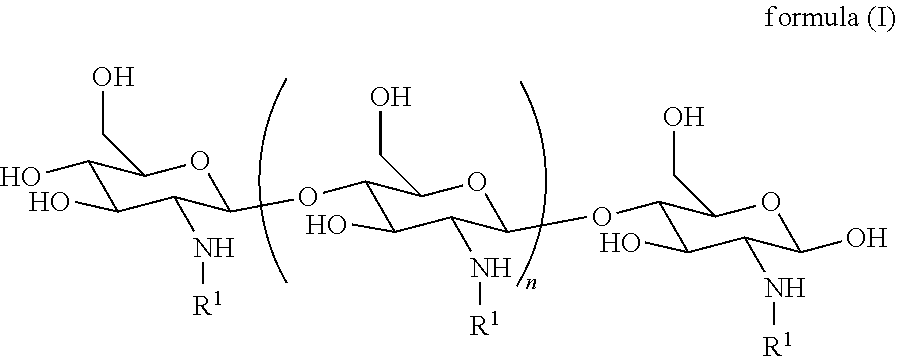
C1(O)C(O)C(N[R1])C(OC2C(O)C(N[R1])C(OC3C(O)C(N[R1])C(O)OC3CO)OC2CO)OC1CO
